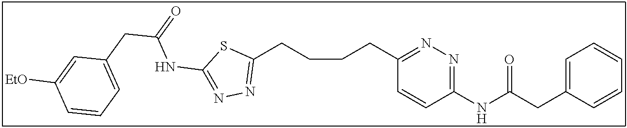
C1(CCCCC2=NN=C(NC(CC3=CC=CC([EtO])=C3)=O)S2)=NN=C(NC(CC2=CC=CC=C2)=O)C=C1
